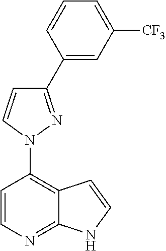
N1(C2=C3C(=NC=C2)NC=C3)N=C(C2=CC([CF3])=CC=C2)C=C1
